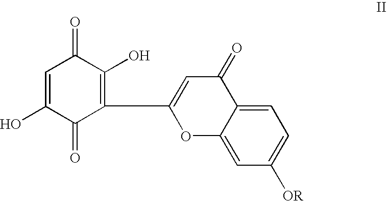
C1=C(O)C(=O)C(C2=CC(=O)C3=CC=C([OR])C=C3O2)=C(O)C1=O
